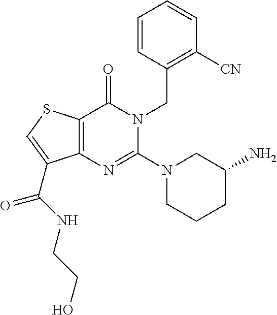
C12=C(SC=C1C(NCCO)=O)C(=O)N(CC1=C([CN])C=CC=C1)C(N1CCCC(N)C1)=N2
